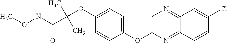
C1(OC2=CN=C3C(=N2)C=CC(Cl)=C3)=CC=C(OC(C(NOC)=O)(C)C)C=C1
